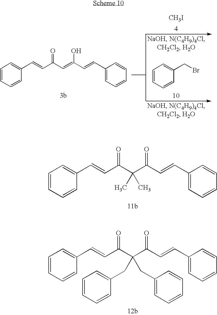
C1=CC=CC(C=CC(C=C(C=CC2=CC=CC=C2)O)=O)=C1.[CH3I].C1=CC=CC(CBr)=C1.C1=CC=CC(C=CC(C(C(C=CC2=CC=CC=C2)=O)(C)C)=O)=C1.C1=CC=CC(C=CC(C(C(C=CC2=CC=CC=C2)=O)(CC2=CC=CC=C2)CC2=CC=CC=C2)=O)=C1
